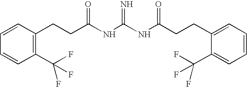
C1=CC(CCC(NC(NC(CCC2=CC=CC=C2C(F)(F)F)=O)=N)=O)=C(C(F)(F)F)C=C1
